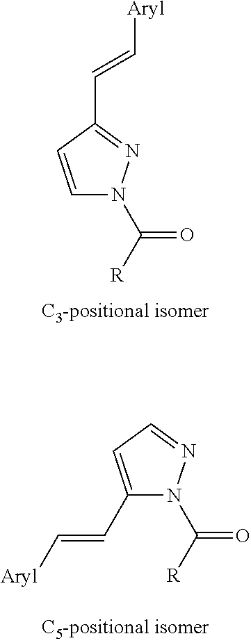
C1=CC(C=C[Aryl])=NN1C([R])=O.C1(C=C[Aryl])=CC=NN1C([R])=O
